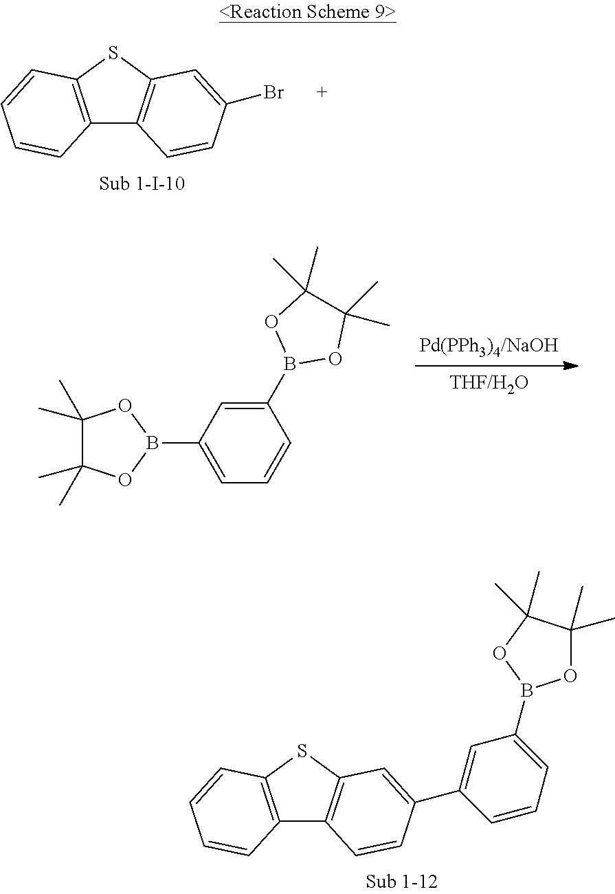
C12=C(SC3=C1C=CC(Br)=C3)C=CC=C2.C1(B2OC(C)(C)C(C)(C)O2)=CC=CC(B2OC(C)(C)C(C)(C)O2)=C1.C12=C(SC3=C1C=CC(C1=CC(B4OC(C)(C)C(C)(C)O4)=CC=C1)=C3)C=CC=C2
